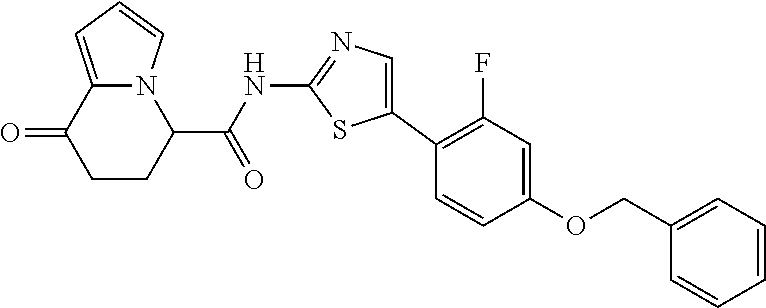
C1CC(C(NC2=NC=C(C3=C(F)C=C(OCC4=CC=CC=C4)C=C3)S2)=O)N2C(=CC=C2)C1=O
